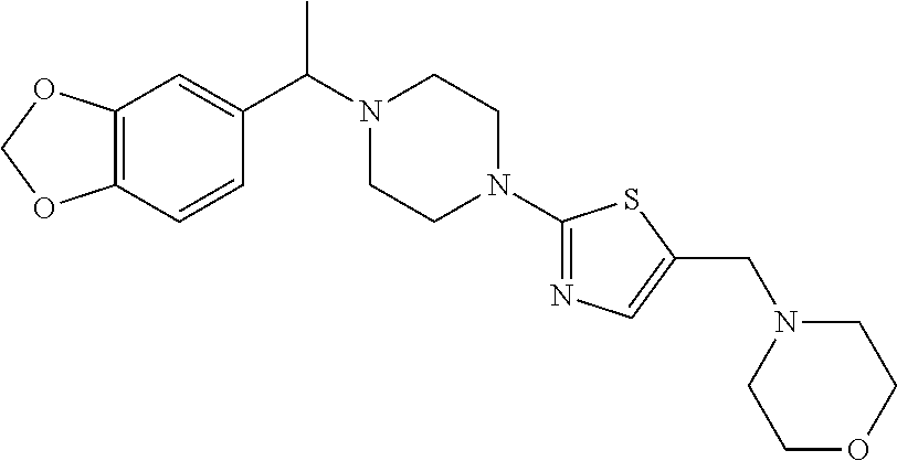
C12=C(C=CC(C(N3CCN(C4=NC=C(CN5CCOCC5)S4)CC3)C)=C1)OCO2
